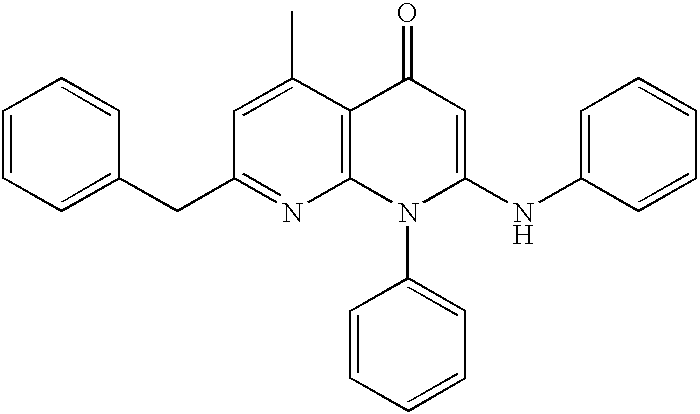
C12=C(C(C)=CC(CC3=CC=CC=C3)=N1)C(=O)C=C(NC1=CC=CC=C1)N2C1=CC=CC=C1
